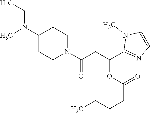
C1(N(C)CC)CCN(C(CC(C2=NC=CN2C)OC(CCCC)=O)=O)CC1
